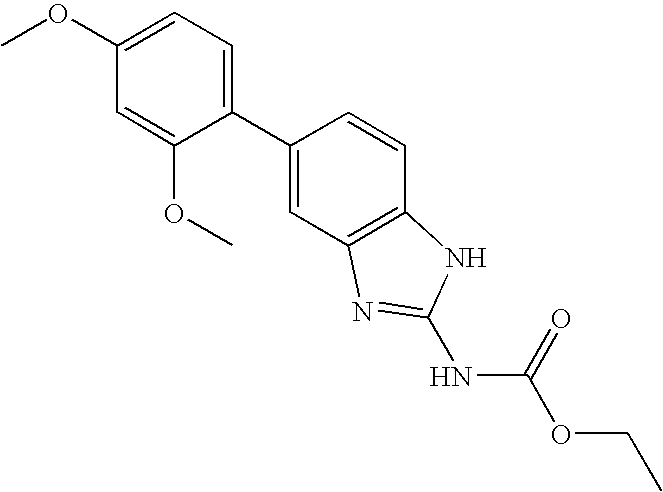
C1=C(OC)C=C(OC)C(C2=CC3=C(C=C2)NC(NC(=O)OCC)=N3)=C1
